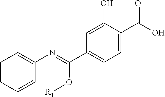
C1=CC=CC(N=C(C2=CC=C(C(=O)O)C(O)=C2)O[R1])=C1
